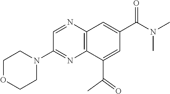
C1OCCN(C2=NC3=C(N=C2)C=C(C(N(C)C)=O)C=C3C(C)=O)C1
